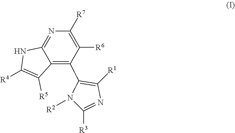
C1([R1])=C(C2=C3C(=NC([R7])=C2[R6])NC([R4])=C3[R5])N([R2])C([R3])=N1
